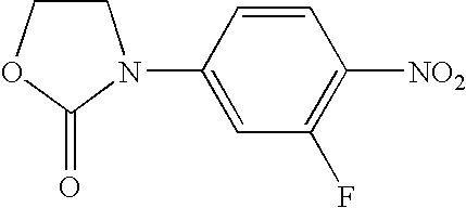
C1COC(=O)N1C1=CC(F)=C([NO2])C=C1
